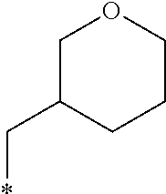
C1C(C*)CCCO1
